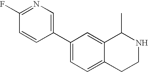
C1(C2=CN=C(F)C=C2)=CC=C2C(=C1)C(C)NCC2
